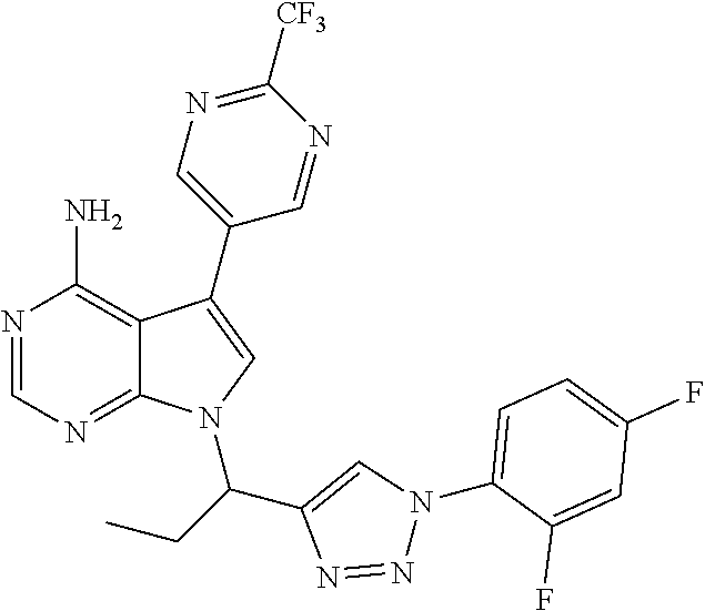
N1=CN=C2C(=C1N)C(C1=CN=C([CF3])N=C1)=CN2C(C1=CN(C2=CC=C(F)C=C2F)N=N1)CC
